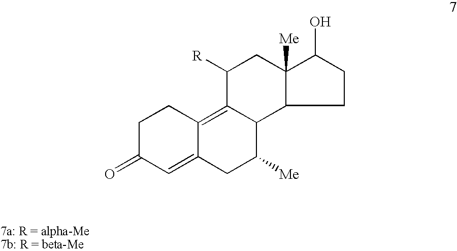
C1C(=O)C=C2C(=C3C(C([Me])C2)C2C([Me])(CC3[R])C(O)CC2)C1
